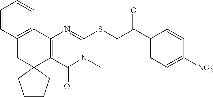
C12=C(C3=C(CC14CCCC4)C=CC=C3)N=C(SCC(C1=CC=C([NO2])C=C1)=O)N(C)C2=O
